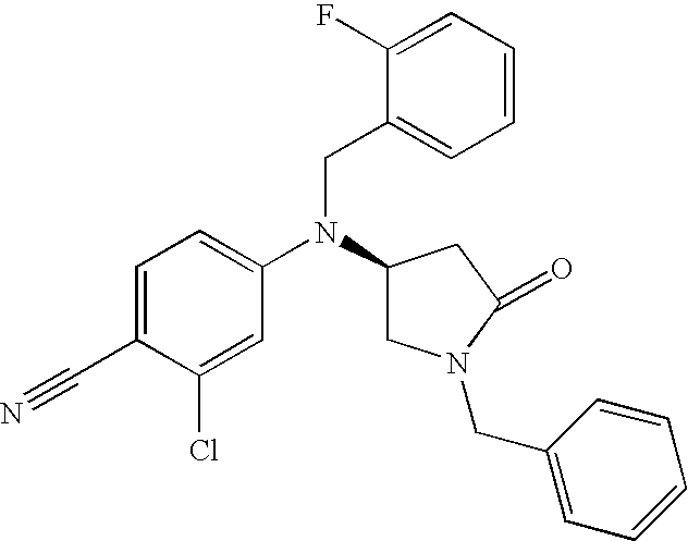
C1=C(C#N)C(Cl)=CC(N(C2CN(CC3=CC=CC=C3)C(=O)C2)CC2=CC=CC=C2F)=C1
